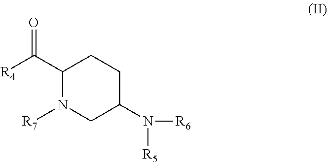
C1(C([R4])=O)N([R7])CC(N([R6])[R5])CC1
